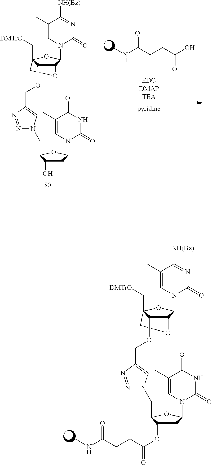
C1C2(C[DMTrO])C(OCC3=CN(CC4C(OC(=O)CCC(NC)=O)CC(N5C=C(C)C(=O)NC5=O)O4)N=N3)C(C(N3C=C(C)C([NH(Bz)])=NC3=O)O2)O1.CNC(CCC(O)=O)=O.C12C(N3C=C(C)C([NH(Bz)])=NC3=O)OC(C[DMTrO])(CO1)C2OCC1=CN(CC2C(O)CC(N3C=C(C)C(=O)NC3=O)O2)N=N1
